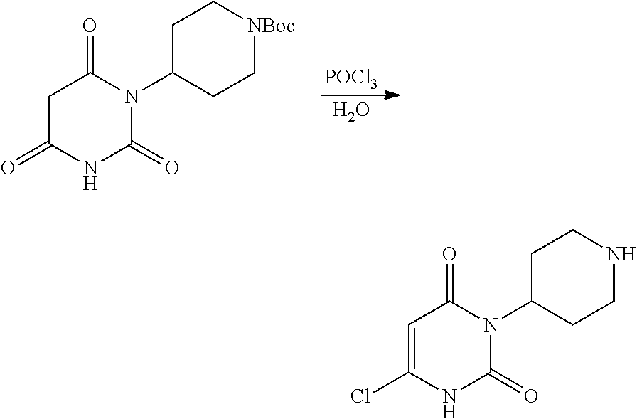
[POCl3].O.C1C(=O)NC(=O)N(C2CC[NBoc]CC2)C1=O.C1=C(Cl)NC(=O)N(C2CCNCC2)C1=O
